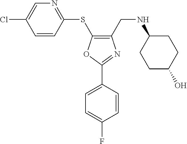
C1(CNC2CCC(O)CC2)=C(SC2=NC=C(Cl)C=C2)OC(C2=CC=C(F)C=C2)=N1
